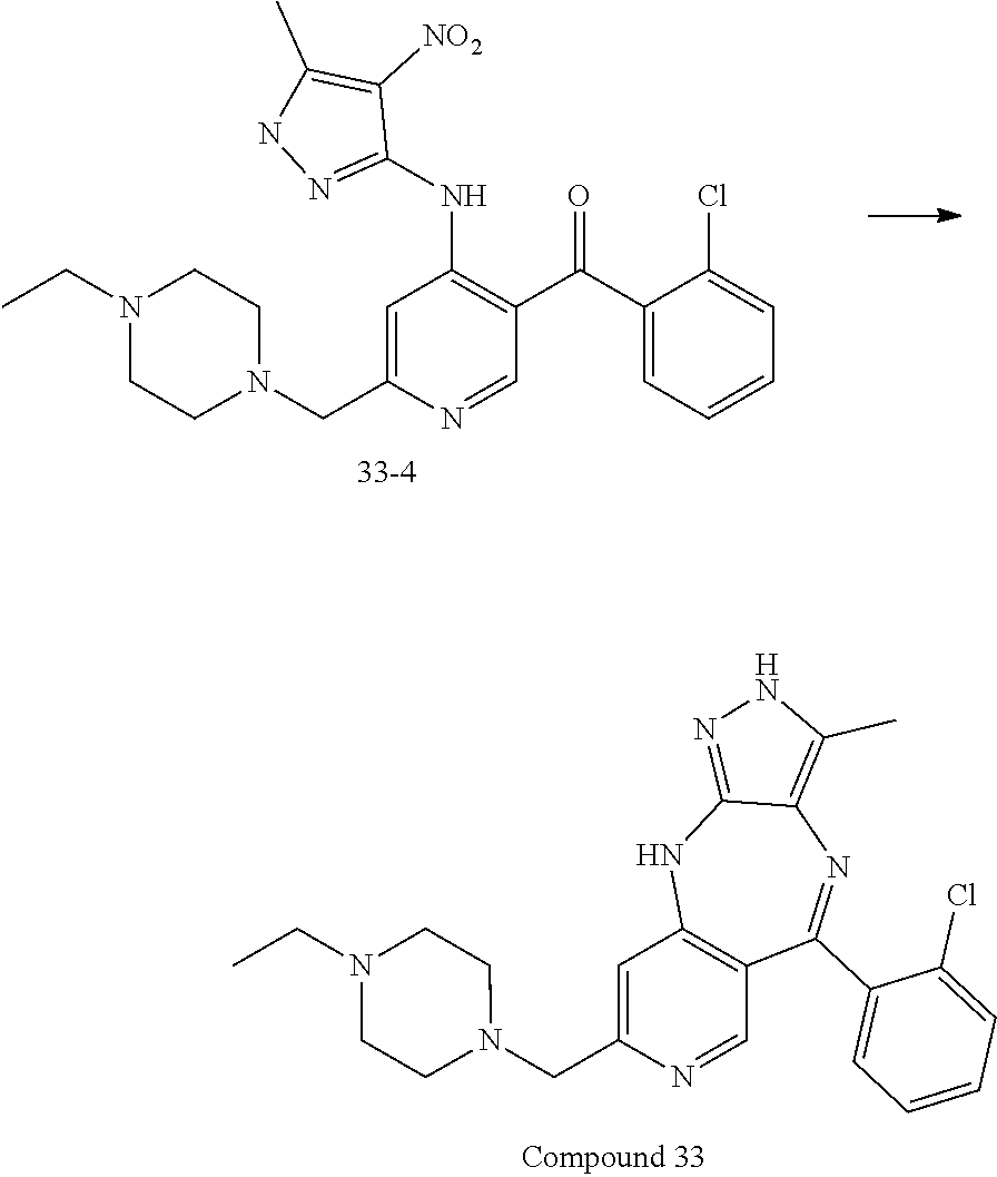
C1(C(C2=C(NC3=NNC(C)=C3[NO2])C=C(CN3CCN(CC)CC3)N=C2)=O)=CC=CC=C1Cl.C12=C(C=C(CN3CCN(CC)CC3)N=C1)NC1=NNC(C)=C1N=C2C1=CC=CC=C1Cl
